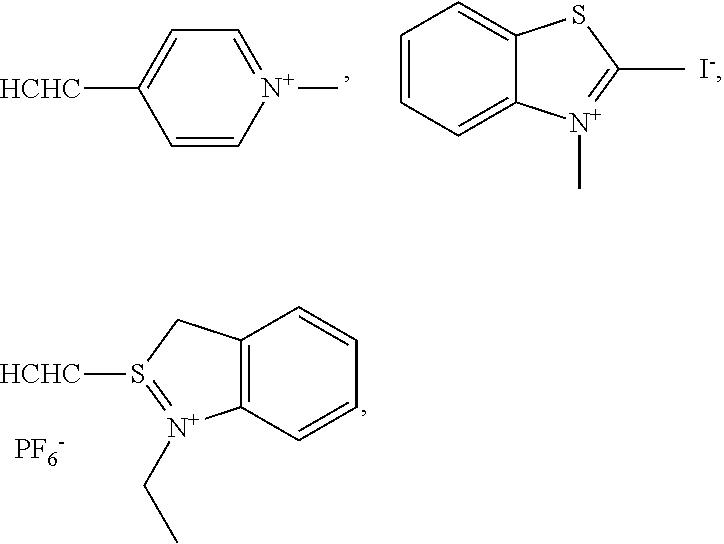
C1=CC=C2C(=C1)SC(C)=[N+]2C.C1=C[N+](C)=CC=C1[HCHC].C1=CC2=C(C=C1)[N+](CC)=S([HCHC])C2.[PF6-]
